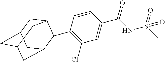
C1(C2C3CC4CC(CC2C4)C3)=C(Cl)C=C(C(NS(C)(=O)=O)=O)C=C1
